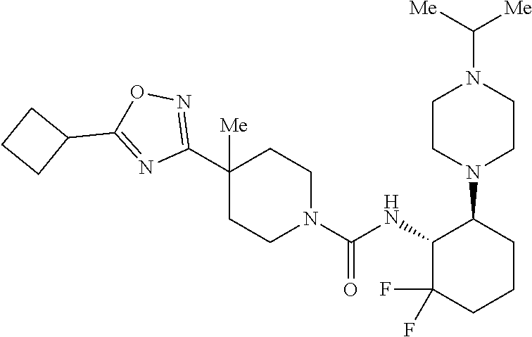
C1(C2([Me])CCN(C(=O)NC3C(F)(F)CCCC3N3CCN(C([Me])[Me])CC3)CC2)=NOC(C2CCC2)=N1
